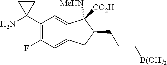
C1(C2(N)CC2)=C(F)C=C2C(=C1)C([MeHN])([CO2H])C(CCC[B(OH)2])C2
